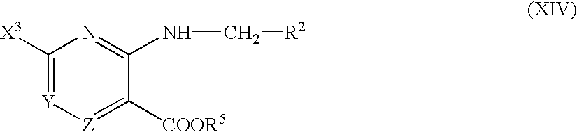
C1([X3])=[Y][Z]=C([COOR5])C(NC[R2])=N1
